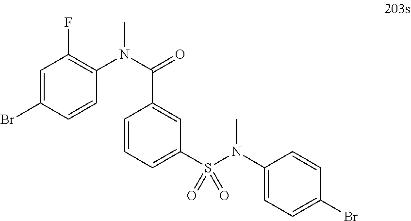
C1=C(Br)C=CC(N(C(=O)C2=CC(S(N(C)C3=CC=C(Br)C=C3)(=O)=O)=CC=C2)C)=C1F
